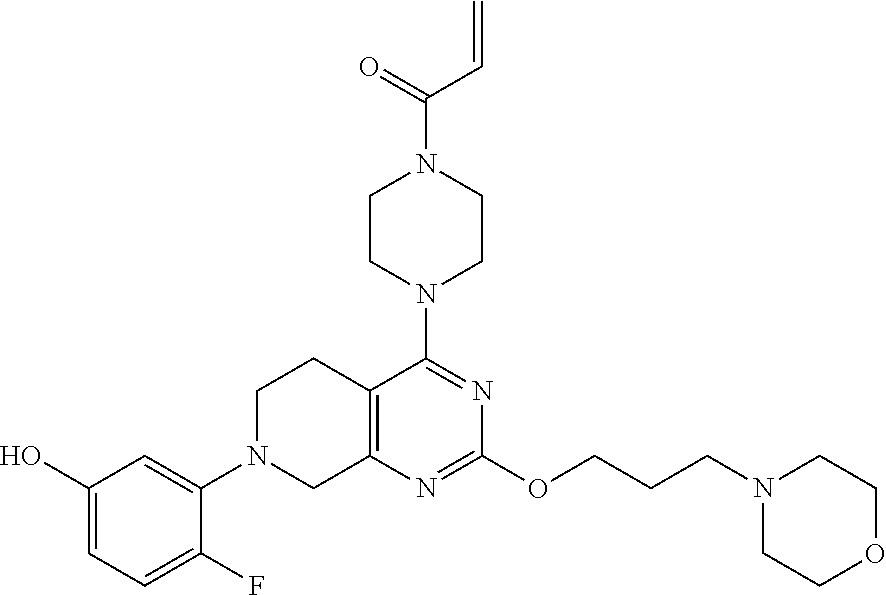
C12=C(N=C(OCCCN3CCOCC3)N=C1N1CCN(C(=O)C=C)CC1)CN(C1=CC(O)=CC=C1F)CC2
